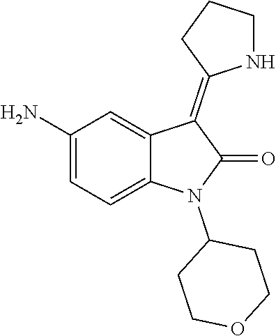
C1(N2C(=O)C(=C3NCCC3)C3=CC(N)=CC=C23)CCOCC1
